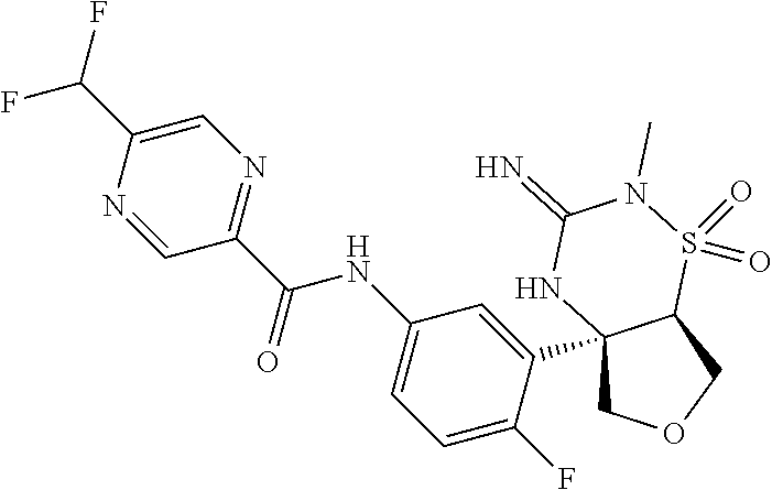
C12(C3=CC(NC(C4=NC=C(C(F)F)N=C4)=O)=CC=C3F)COCC1S(=O)(=O)N(C)C(=N)N2
